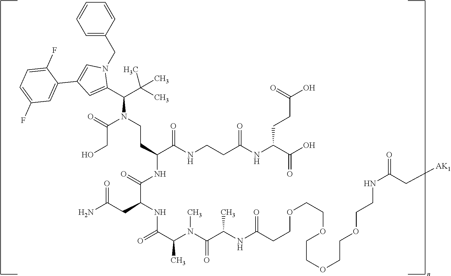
C(N(C(CO)=O)CCC(C(NCCC(NC(CCC(=O)O)C(=O)O)=O)=O)NC(C(NC(C(C)N(C(=O)C(C)NC(=O)CCOCCOCCOCCOCCNC(=O)C[AK1])C)=O)CC(N)=O)=O)(C(C)(C)C)C1=CC(C2=CC(F)=CC=C2F)=CN1CC1=CC=CC=C1
